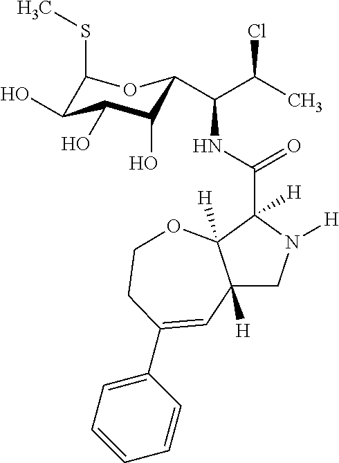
C12([H])CN([H])C(C(NC(C(C)Cl)C3C(O)C(O)C(O)C(SC)O3)=O)([H])C1([H])OCCC(C1=CC=CC=C1)=C2
